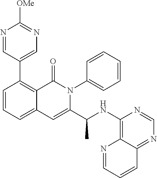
C12=CC=CC(C3=CN=C([OMe])N=C3)=C1C(=O)N(C1=CC=CC=C1)C(C(C)NC1=C3C(=NC=N1)C=CC=N3)=C2
